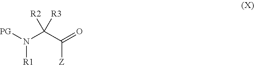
[PG]N(C(C(=O)[Z])([R3])[R2])[R1]
